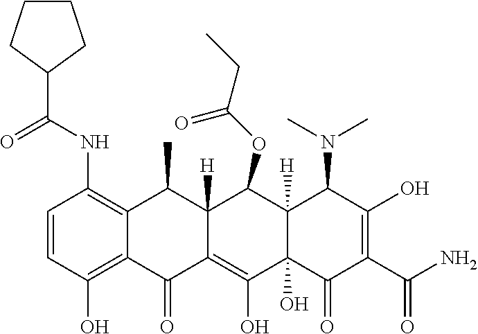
C1=CC(O)=C2C(=C1NC(C1CCCC1)=O)C(C)C1([H])C(=C(O)C3(O)C([H])(C1OC(=O)CC)C(N(C)C)C(O)=C(C(N)=O)C3=O)C2=O
